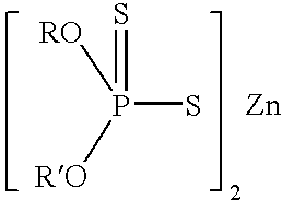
P(S)(=S)([RO])[RO].[Zn]
